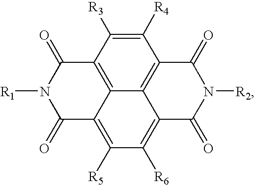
C1(=O)C2=C([R5])C([R6])=C3C4=C(C([R4])=C([R3])C(=C24)C(=O)N1[R1])C(=O)N([R2])C3=O
